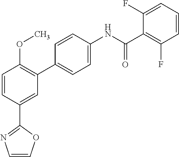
C1=CC(C2=NC=CO2)=CC(C2=CC=C(NC(C3=C(F)C=CC=C3F)=O)C=C2)=C1OC
